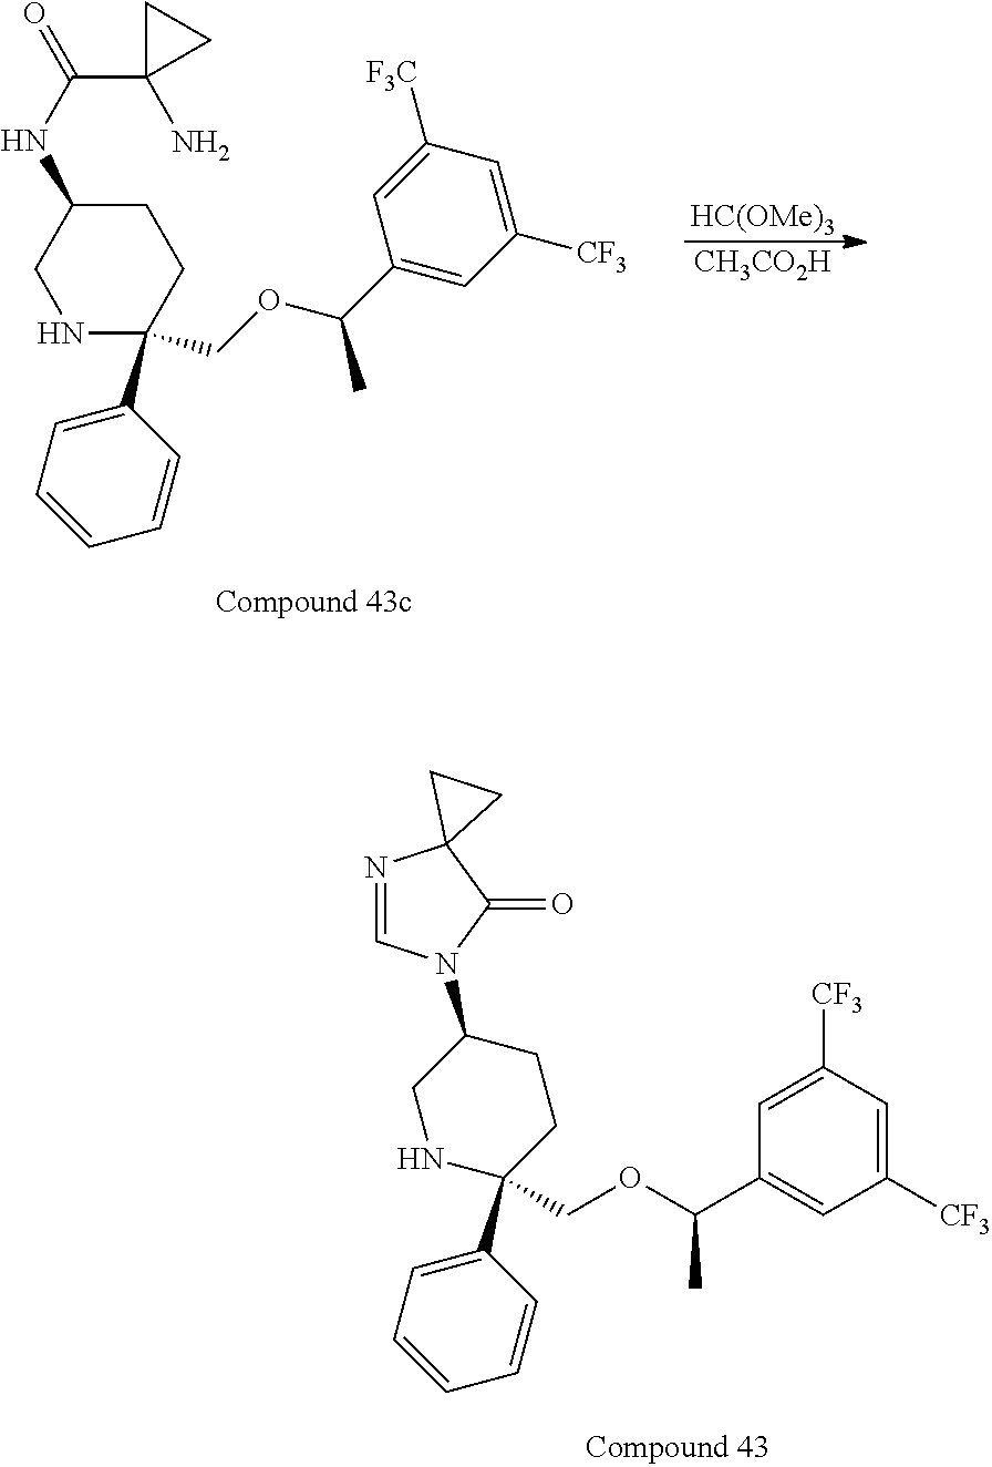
C1=C(C2(COC(C3=CC([CF3])=CC([CF3])=C3)C)CCC(N3C=NC4(C3=O)CC4)CN2)C=CC=C1.C1NC(C2=CC=CC=C2)(COC(C2=CC([CF3])=CC([F3C])=C2)C)CCC1NC(C1(N)CC1)=O.[HC(OMe)3].[CH3CO2H]
